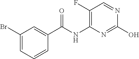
C1(F)=C(NC(C2=CC(Br)=CC=C2)=O)N=C(O)N=C1
